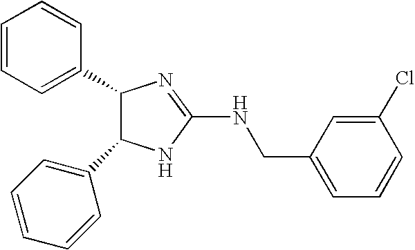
C1(C2C(C3=CC=CC=C3)NC(NCC3=CC=CC(Cl)=C3)=N2)=CC=CC=C1
